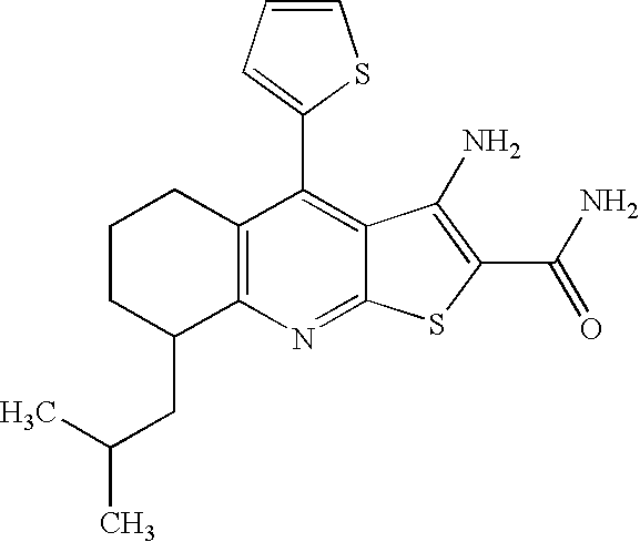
C12=C(C(C3=CC=CS3)=C3C(=N1)SC(C(N)=O)=C3N)CCCC2CC(C)C
